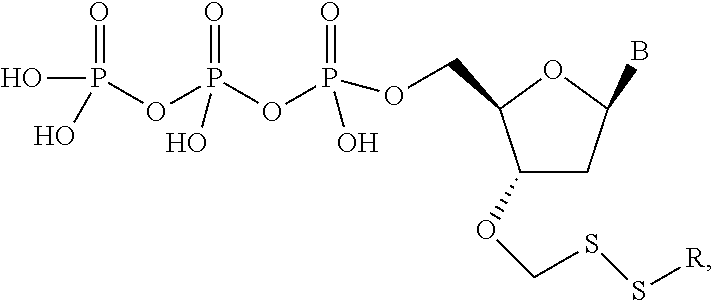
O(P(=O)(O)OP(=O)(O)OP(=O)(O)O)CC1C(OCSS[R])CC(B)O1
